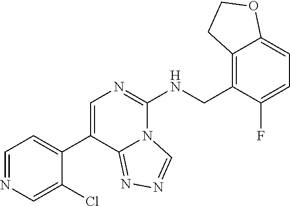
C1=NC=C(Cl)C(C2=CN=C(NCC3=C4C(=CC=C3F)OCC4)N3C2=NN=C3)=C1
